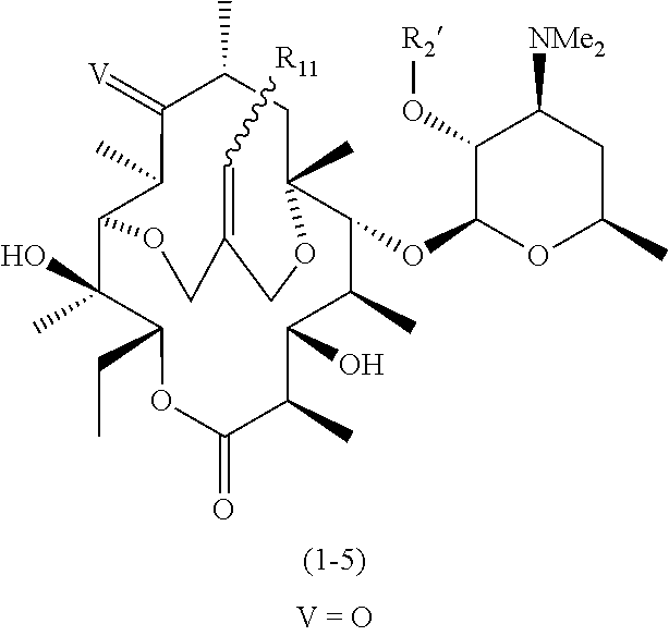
C12C(O)(C)C(CC)OC(=O)C(C)C(O)C(C)C(OC3OC(C)CC([NMe2])C3O[R2])C(C)(CC(C)C(=[V])C1C)OCC(=C[R11])CO2
